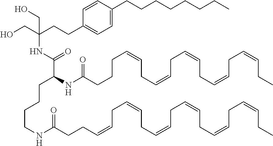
C(=O)(NCCCCC(NC(=O)CCCC=CCC=CCC=CCC=CCC=CCC)C(NC(CO)(CO)CCC1=CC=C(CCCCCCCC)C=C1)=O)CCC=CCC=CCC=CCC=CCC=CCC=CCC
